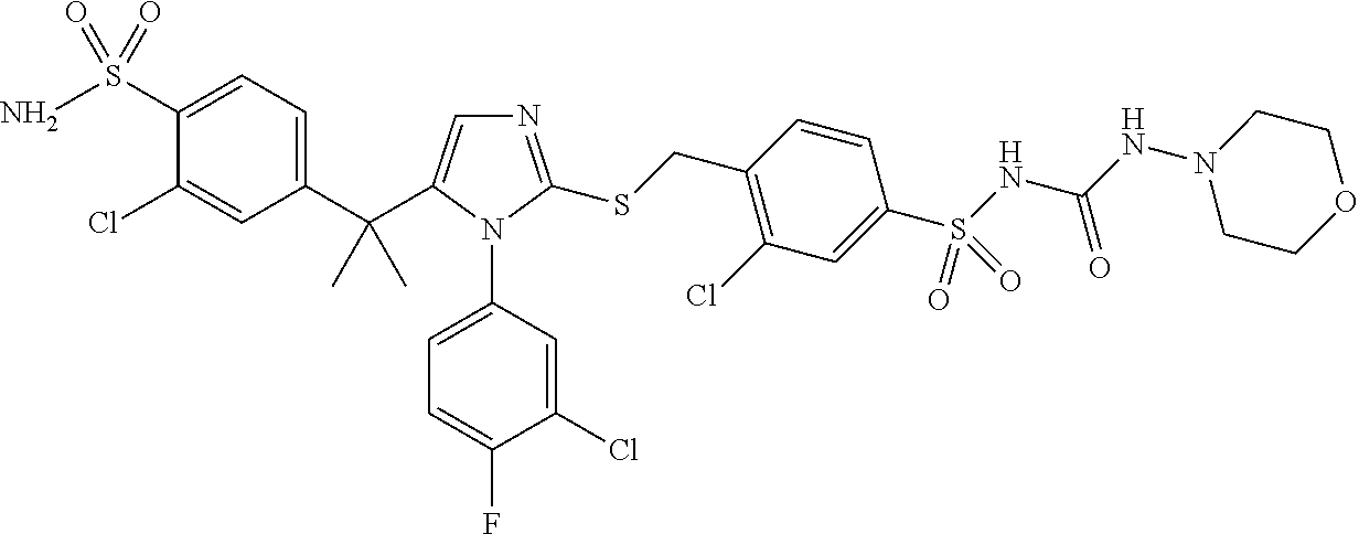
C1(C(C2=CN=C(SCC3=C(Cl)C=C(S(=O)(NC(=O)NN4CCOCC4)=O)C=C3)N2C2=CC=C(F)C(Cl)=C2)(C)C)=CC=C(S(=O)(N)=O)C(Cl)=C1
